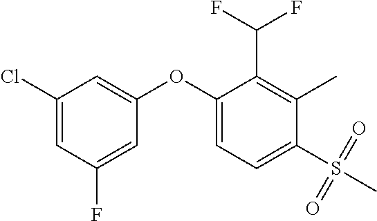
C1(Cl)=CC(F)=CC(OC2=CC=C(S(C)(=O)=O)C(C)=C2C(F)F)=C1
